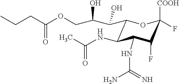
C1(C(O)C(COC(CCC)=O)O)C(NC(C)=O)C(NC(N)=N)C(F)C([COOH])(F)O1
